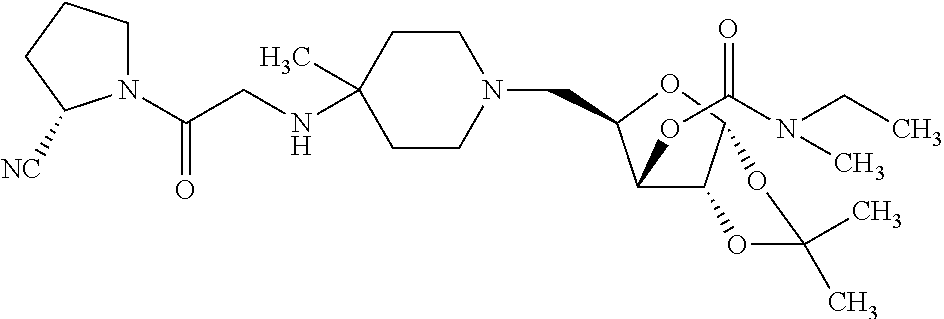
C1(OC(N(CC)C)=O)C2C(OC1CN1CCC(NCC(=O)N3CCCC3[NC])(C)CC1)OC(C)(C)O2
